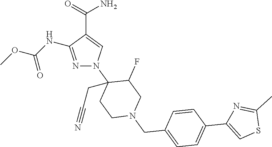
N1=C(NC(OC)=O)C(C(=O)N)=CN1C1(CC#N)CCN(CC2=CC=C(C3=CSC(C)=N3)C=C2)CC1F
